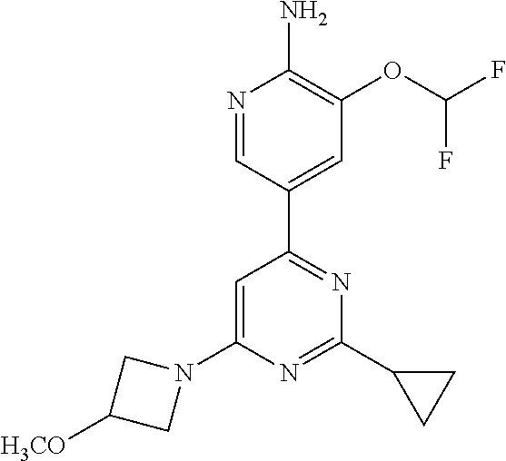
N1=CC(C2=NC(C3CC3)=NC(N3CC([H3CO])C3)=C2)=CC(OC(F)F)=C1N
